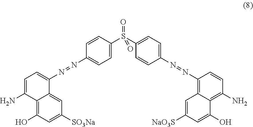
C1=CC(S(C2=CC=C(N=NC3=C4C(=C(N)C=C3)C(O)=CC([NaO3S])=C4)C=C2)(=O)=O)=CC=C1N=NC1=CC=C(N)C2=C(O)C=C([SO3Na])C=C21
